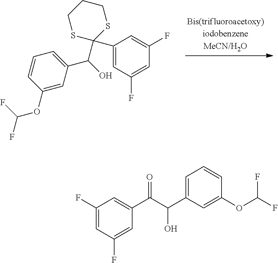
C1(C2(C(O)C3=CC=CC(OC(F)F)=C3)SCCCS2)=CC(F)=CC(F)=C1.O=C(C(C1=CC=CC(OC(F)F)=C1)O)C1=CC(F)=CC(F)=C1
